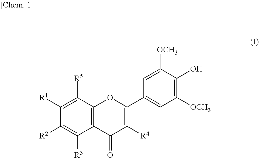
C12=C(C([R5])=C([R1])C([R2])=C1[R3])OC(C1=CC([OCH3])=C(O)C([OCH3])=C1)=C([R4])C2=O
